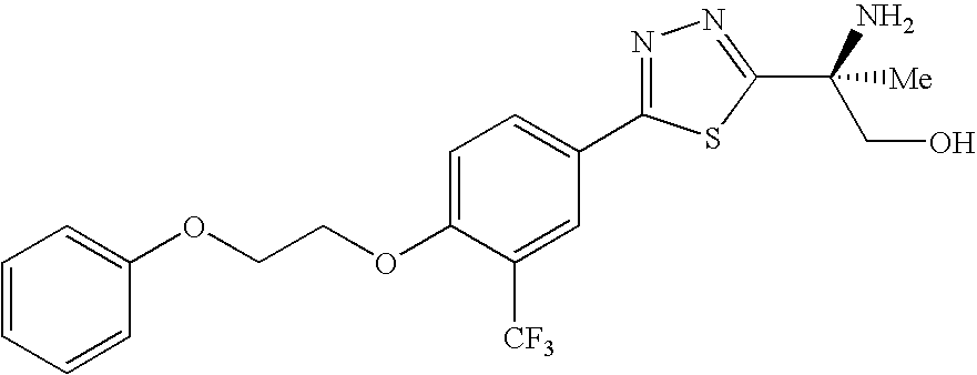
C1=CC=CC(OCCOC2=CC=C(C3=NN=C(C(N)([Me])CO)S3)C=C2[CF3])=C1
